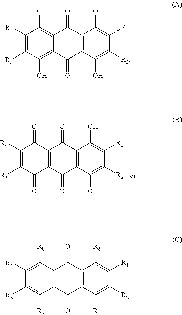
C1([R4])=C([R3])C(=O)C2=C(C1=O)C(=O)C1=C(C2=O)C(O)=C([R2])C([R1])=C1O.C1([R4])=C([R3])C(O)=C2C(=C1O)C(=O)C1=C(C2=O)C(O)=C([R2])C([R1])=C1O.C1([R4])=C([R8])C2=C(C([R7])=C1[R3])C(=O)C1=C(C2=O)C([R6])=C([R1])C([R2])=C1[R5]
